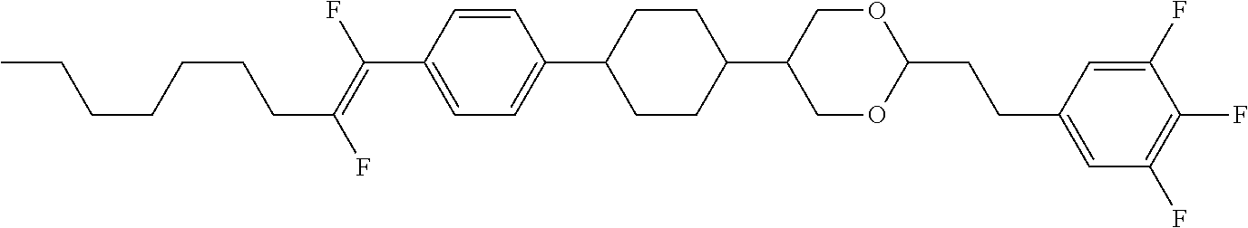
C1=CC(C(=C(F)CCCCCCC)F)=CC=C1C1CCC(C2COC(CCC3=CC(F)=C(F)C(F)=C3)OC2)CC1
